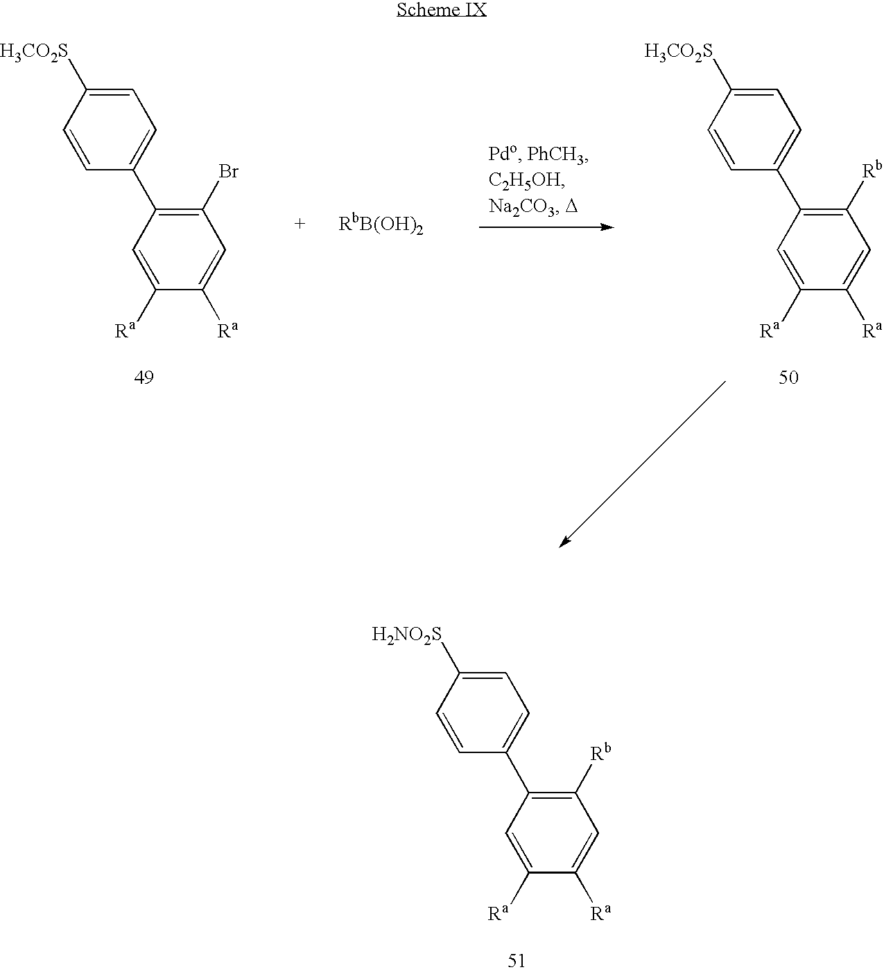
C1=C([H3CO2S])C=CC(C2=C(Br)C=C([Ra])C([Ra])=C2)=C1.[RbB(OH)2].C1=C([H3CO2S])C=CC(C2=C([Rb])C=C([Ra])C([Ra])=C2)=C1.C1=C([H2NO2S])C=CC(C2=C([Rb])C=C([Ra])C([Ra])=C2)=C1
